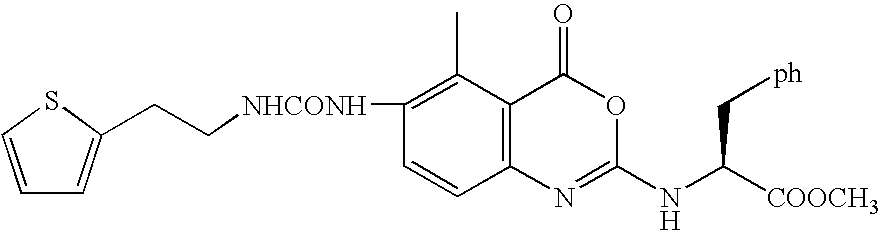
C12=C(C(C)=C([NHCONH]CCC3=CC=CS3)C=C1)C(=O)OC(NC(C[ph])[COOCH3])=N2
